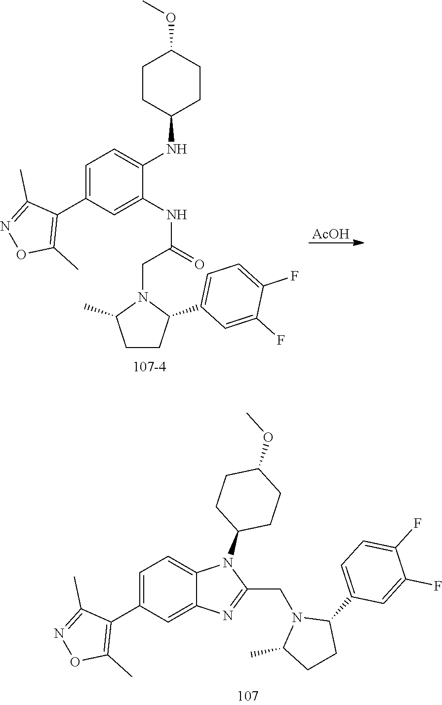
C1=C(C2=C(C)ON=C2C)C=C2C(=C1)N(C1CCC(OC)CC1)C(CN1C(C)CCC1C1=CC=C(F)C(F)=C1)=N2.C1=C(C2=C(C)ON=C2C)C=C(NC(CN2C(C)CCC2C2=CC=C(F)C(F)=C2)=O)C(NC2CCC(OC)CC2)=C1.[AcOH]
